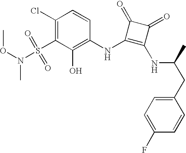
O(N(S(C1=C(Cl)C=CC(NC2=C(NC(C)CC3=CC=C(F)C=C3)C(=O)C2=O)=C1O)(=O)=O)C)C
